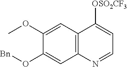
C1(O[Bn])=CC2=C(C=C1OC)C([OSO2CF3])=CC=N2
